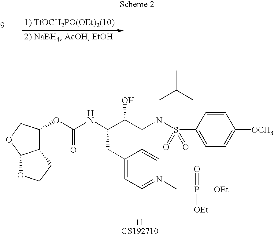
C1(CC(C(CN(S(=O)(=O)C2=CC=C([OCH3])C=C2)CC(C)C)O)NC(OC2C3C(OC2)OCC3)=O)=CC=N(CP(=O)([OEt])[OEt])C=C1
